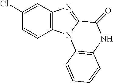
C1(Cl)=CC2=C(C=C1)N1C(=N2)C(=O)NC2=C1C=CC=C2
